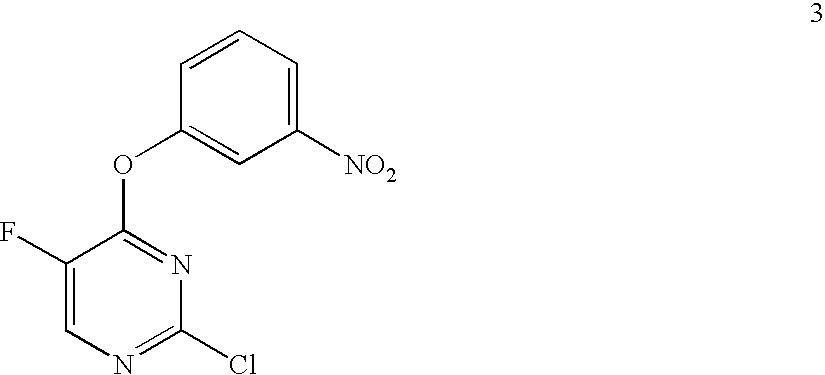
C1(F)=CN=C(Cl)N=C1OC1=CC([NO2])=CC=C1
